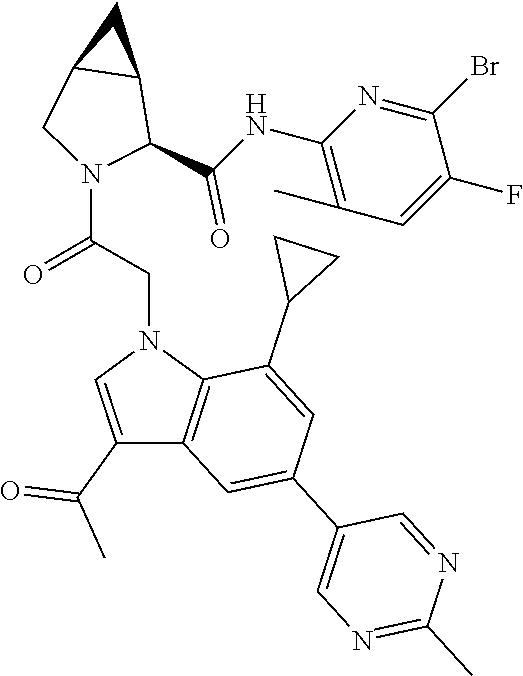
C1(C(=O)C)=CN(CC(=O)N2C(C(NC3=C(C)C=C(F)C(Br)=N3)=O)C3C(C2)C3)C2=C1C=C(C1=CN=C(C)N=C1)C=C2C1CC1
